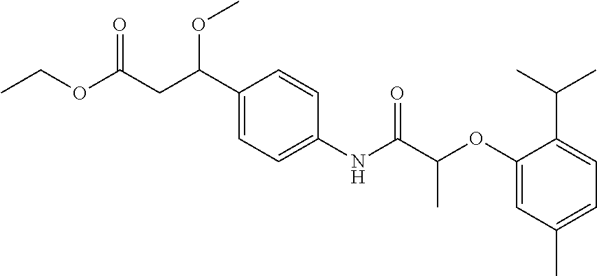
C1(C(CC(=O)OCC)OC)=CC=C(NC(C(OC2=CC(C)=CC=C2C(C)C)C)=O)C=C1
